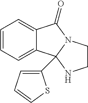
C12=CC=CC=C1C1(C3=CC=CS3)N(C2=O)CCN1
